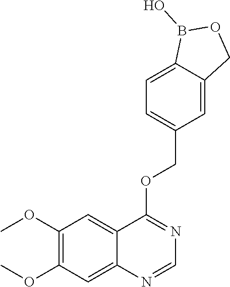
C1(OC)=C(OC)C=C2C(=C1)C(OCC1=CC=C3C(=C1)COB3O)=NC=N2
